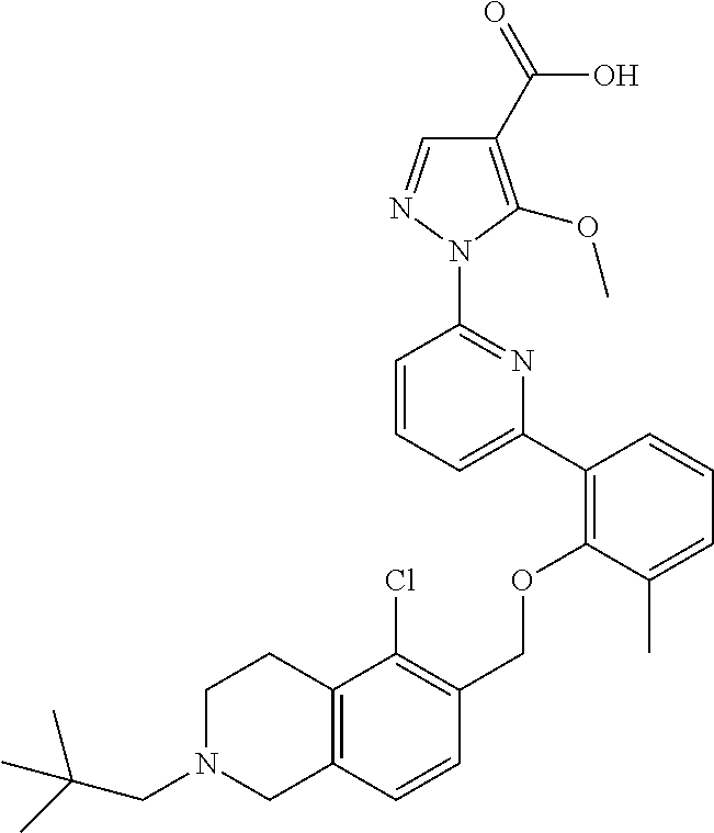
C1(C2=C(OCC3=C(Cl)C4=C(C=C3)CN(CC(C)(C)C)CC4)C(C)=CC=C2)=CC=CC(N2N=CC(C(=O)O)=C2OC)=N1
